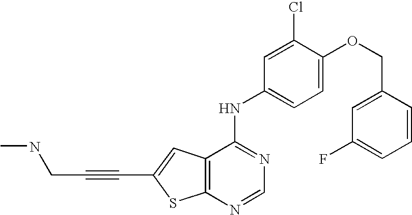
C12=C(C=C(C#CCNC)S1)C(NC1=CC=C(OCC3=CC(F)=CC=C3)C(Cl)=C1)=NC=N2
